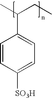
C1=CC([SO3H])=CC=C1C(C)CC
